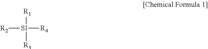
[R1][SI]([R2])([R4])[R3]
